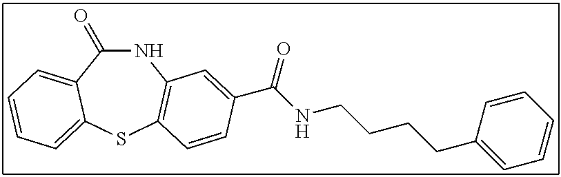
C1(=O)NC2=C(SC3=CC=CC=C13)C=CC(C(NCCCCC1=CC=CC=C1)=O)=C2
